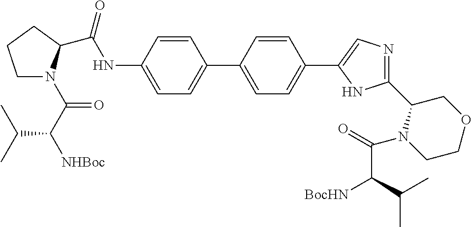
C(NC1=CC=C(C2=CC=C(C3=CN=C(C4N(C(C([BocHN])C(C)C)=O)CCOC4)N3)C=C2)C=C1)(=O)C1N(C(C([NHBoc])C(C)C)=O)CCC1
